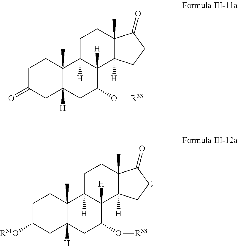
C1C([R31O])CC2([H])C(C)(C1)C1([H])C([H])(C(O[R33])C2)C2([H])C(C)(CC1)C(=O)CC2.C1C(=O)CC2([H])C(C)(C1)C1([H])C([H])(C(O[R33])C2)C2([H])C(C)(CC1)C(=O)CC2
